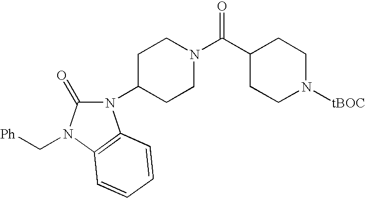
C1CC(C(N2CCC(N3C(=O)N(C[Ph])C4=C3C=CC=C4)CC2)=O)CCN1[tBOC]
